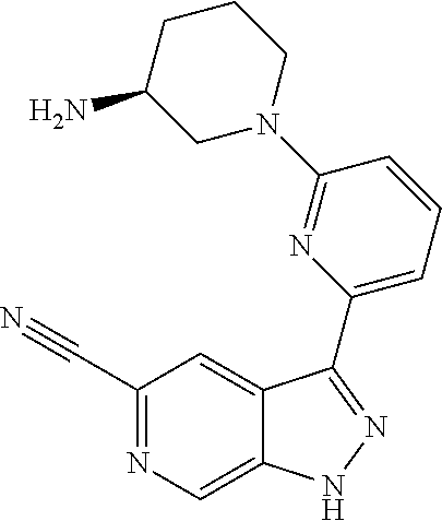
C1(C#N)=NC=C2C(=C1)C(C1=CC=CC(N3CCCC(N)C3)=N1)=NN2
